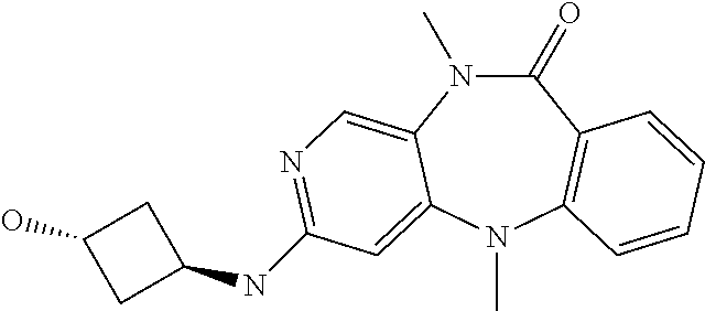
C1(=O)N(C)C2=CN=C(NC3CC(O)C3)C=C2N(C)C2=C1C=CC=C2
